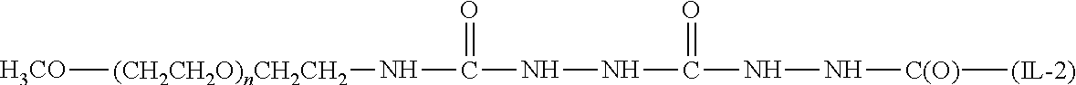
[H3CO][(CH2CH2O)nCH2CH2]NC(=O)NNC(NN[C(O)][(IL-2)])=O
